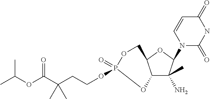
C12C(C)(N)C(N3C(=O)NC(=O)C=C3)OC1COP(=O)(OCCC(C(OC(C)C)=O)(C)C)O2
